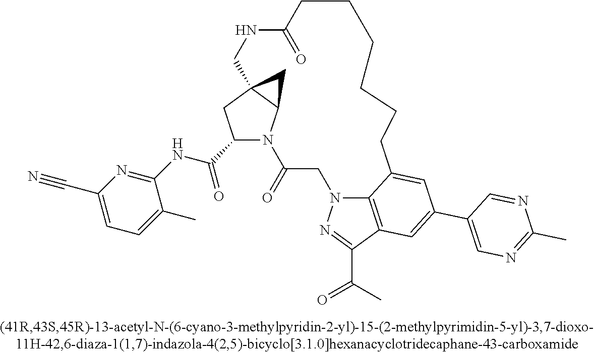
C1(C(NC2=NC(C#N)=CC=C2C)=O)N2C3C(C1)(C3)CNC(=O)CCCCCCC1=CC(C3=CN=C(C)N=C3)=CC3=C1N(CC2=O)N=C3C(=O)C
